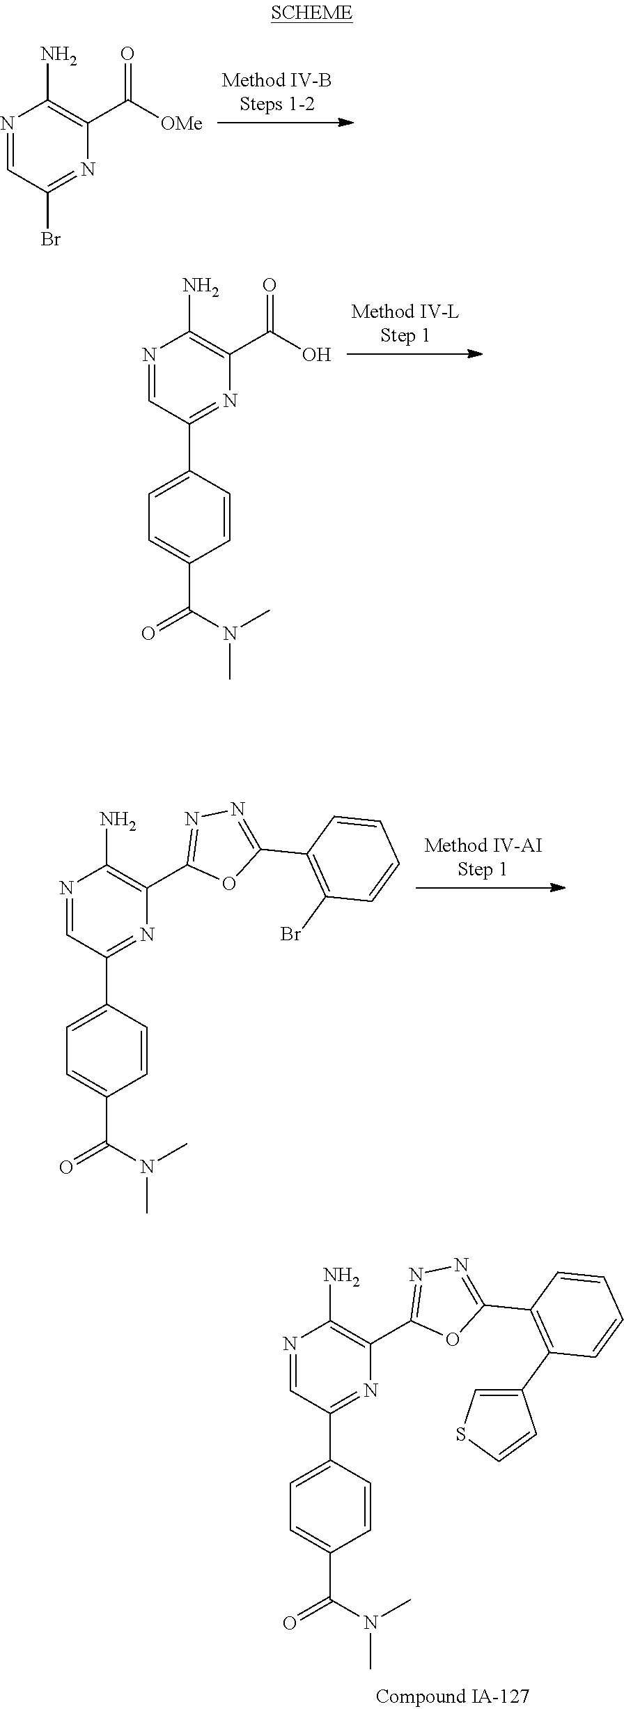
N1=CC(Br)=NC(C([OMe])=O)=C1N.N1=CC(C2=CC=C(C(N(C)C)=O)C=C2)=NC(C(=O)O)=C1N.N1=CC(C2=CC=C(C(=O)N(C)C)C=C2)=NC(C2=NN=C(C3=C(Br)C=CC=C3)O2)=C1N.N1=CC(C2=CC=C(C(=O)N(C)C)C=C2)=NC(C2=NN=C(C3=C(C4=CSC=C4)C=CC=C3)O2)=C1N
